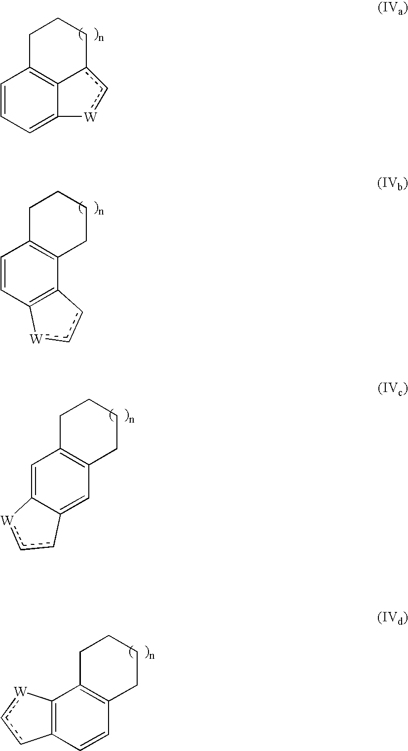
C1=CC=C2C3=C1CCCc3c[W]2.C1=CC2=C(C3=C1CCCC3)cc[W]2.C1=C2C(=CC3=C1CCCC3)cc[W]2.C12=C(C=CC3=C1CCCC3)cc[W]2
